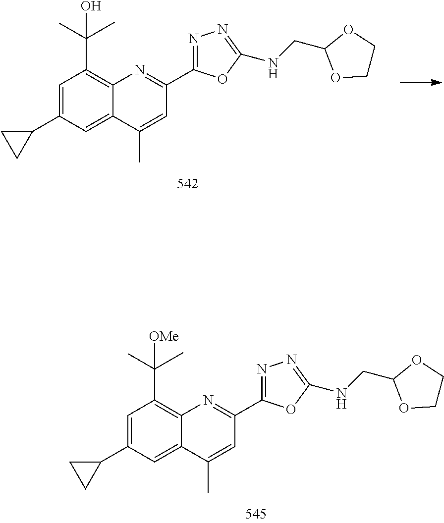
C12=C(C(C)(C)O)C=C(C3CC3)C=C1C(C)=CC(C1=NN=C(NCC3OCCO3)O1)=N2.C12=C(C(C)(C)[OMe])C=C(C3CC3)C=C1C(C)=CC(C1=NN=C(NCC3OCCO3)O1)=N2
